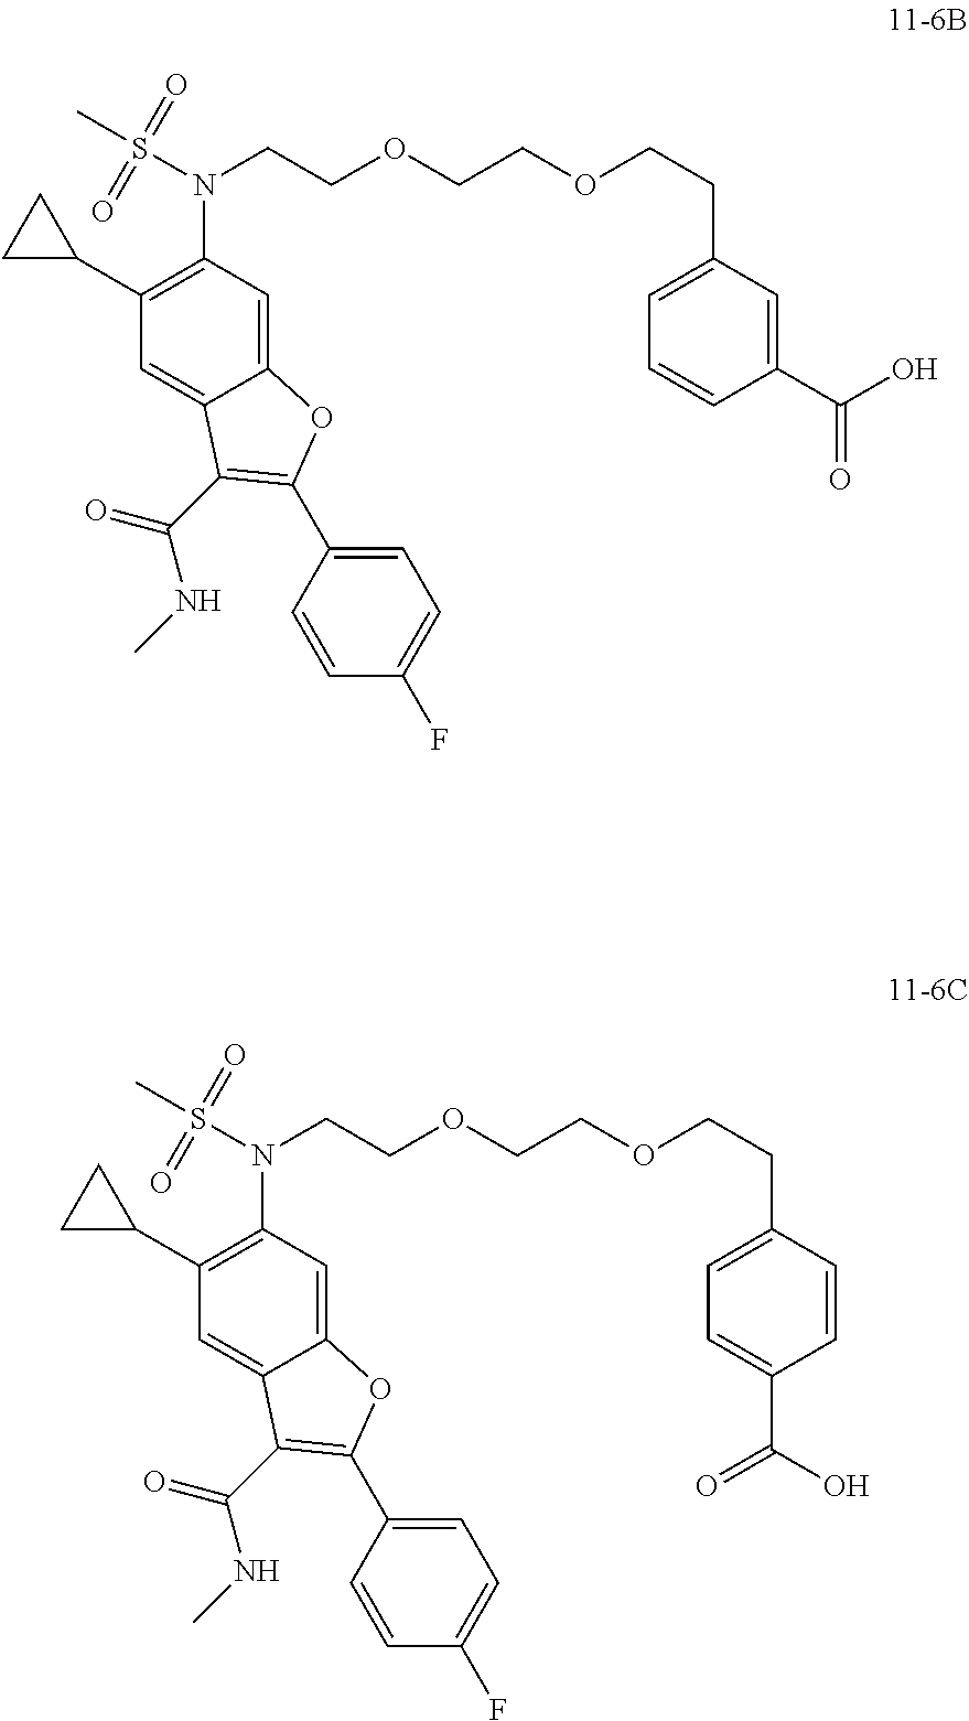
C1=C(CCOCCOCCN(S(C)(=O)=O)C2=C(C3CC3)C=C3C(=C2)OC(C2=CC=C(F)C=C2)=C3C(=O)NC)C=CC(C(O)=O)=C1.C1=C(CCOCCOCCN(S(C)(=O)=O)C2=C(C3CC3)C=C3C(=C2)OC(C2=CC=C(F)C=C2)=C3C(=O)NC)C=C(C(O)=O)C=C1
